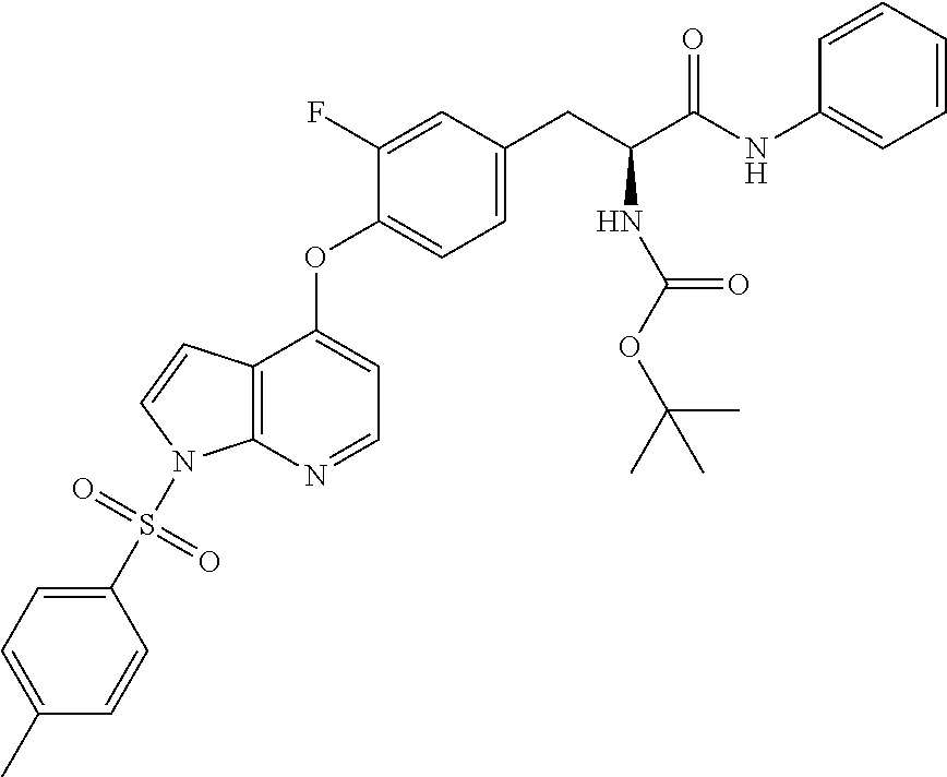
C1=CC=CC=C1NC(C(CC1=CC=C(OC2=CC=NC3=C2C=CN3S(C2=CC=C(C)C=C2)(=O)=O)C(F)=C1)NC(=O)OC(C)(C)C)=O
